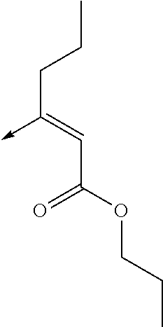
C(C(OCCC)=O)=C(CCC)->C
